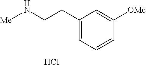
C1=C(CCN[Me])C=C([OMe])C=C1.Cl
